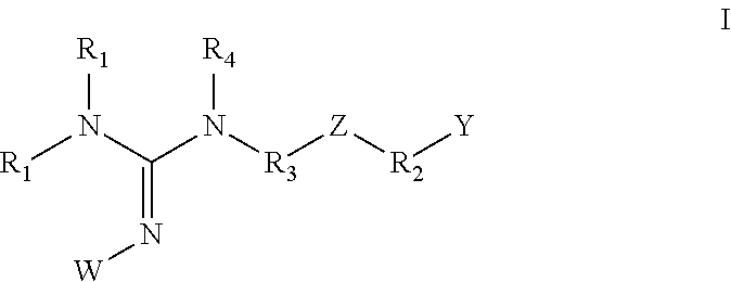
[R1]N(C(N([R3][Z][R2][Y])[R4])=N[W])[R1]
